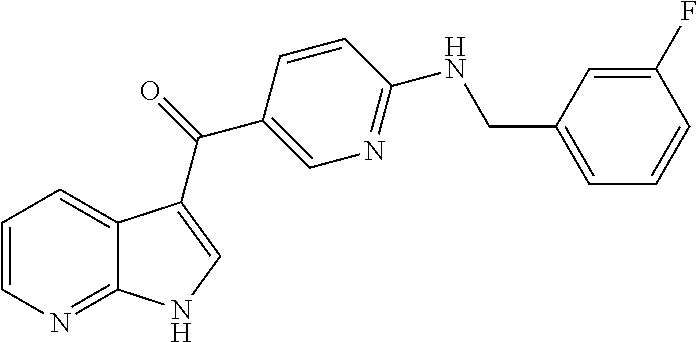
C1=CN=C2C(=C1)C(C(=O)C1=CN=C(NCC3=CC=CC(F)=C3)C=C1)=CN2
